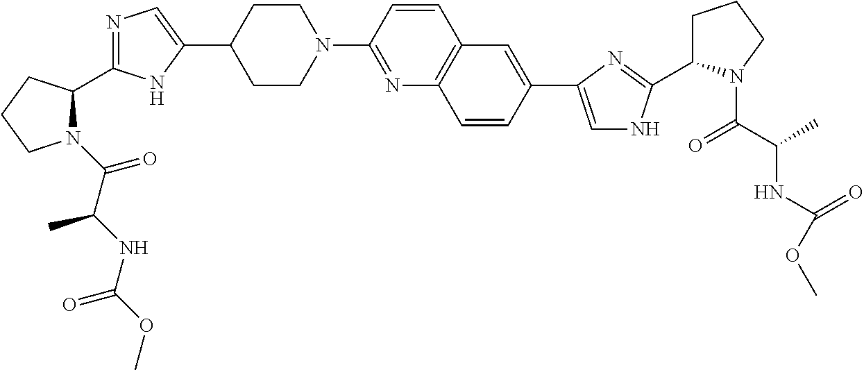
N1(C(=O)C(C)NC(=O)OC)C(C2=NC=C(C3CCN(C4=NC5=C(C=C4)C=C(C4=CNC(C6CCCN6C(=O)C(NC(=O)OC)C)=N4)C=C5)CC3)N2)CCC1
